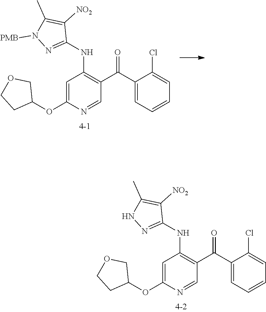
C1=C(OC2COCC2)N=CC(C(=O)C2=CC=CC=C2Cl)=C1NC1=NN([PMB])C(C)=C1[NO2].C1=C(OC2COCC2)N=CC(C(=O)C2=CC=CC=C2Cl)=C1NC1=NNC(C)=C1[NO2]
